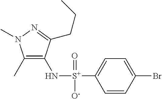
C1(C)=C(N[S+](C2=CC=C(Br)C=C2)(=O)[O-])C(CCC)=NN1C
